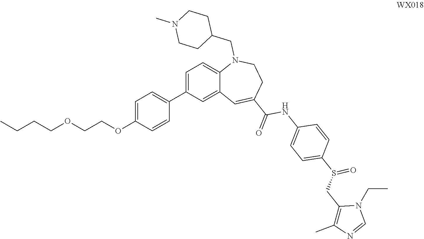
C1(CN2C3=CC=C(C4=CC=C(OCCOCCCC)C=C4)C=C3C=C(C(NC3=CC=C(S(CC4=C(C)N=CN4CC)=O)C=C3)=O)CC2)CCN(C)CC1
